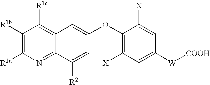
C1([R1b])=C([R1a])N=C2C(=C1[R1c])C=C(OC1=C([X])C=C([W][COOH])C=C1[X])C=C2[R2]
